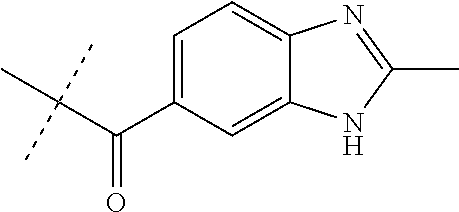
C(C(C)(C)C)(C1=CC=C2C(=C1)NC(C)=N2)=O
